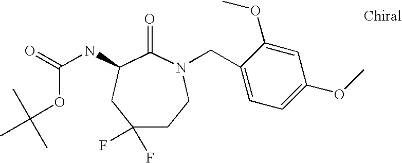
C1(F)(F)CCN(CC2=CC=C(OC)C=C2OC)C(=O)C(NC(=O)OC(C)(C)C)C1
